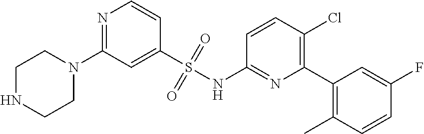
N1=C(N2CCNCC2)C=C(S(NC2=NC(C3=C(C)C=CC(F)=C3)=C(Cl)C=C2)(=O)=O)C=C1
